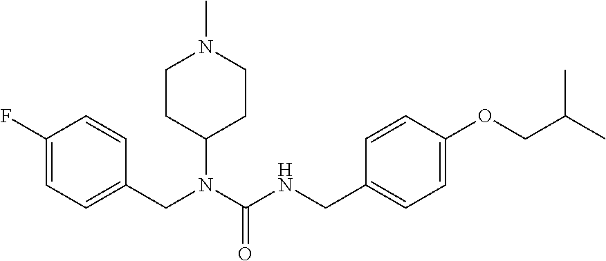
C1(CN(C(NCC2=CC=C(OCC(C)C)C=C2)=O)C2CCN(C)CC2)=CC=C(F)C=C1
